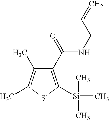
C1(C(=O)NCC=C)=C([Si](C)(C)C)SC(C)=C1C
